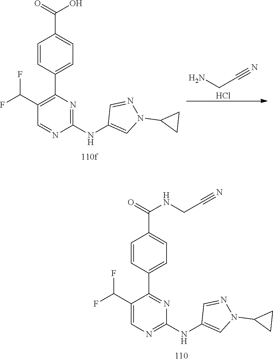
C1(C(F)F)=CN=C(NC2=CN(C3CC3)N=C2)N=C1C1=CC=C(C(=O)NCC#N)C=C1.C1(C(F)F)=C(C2=CC=C(C(=O)O)C=C2)N=C(NC2=CN(C3CC3)N=C2)N=C1.C(C#N)N.Cl
